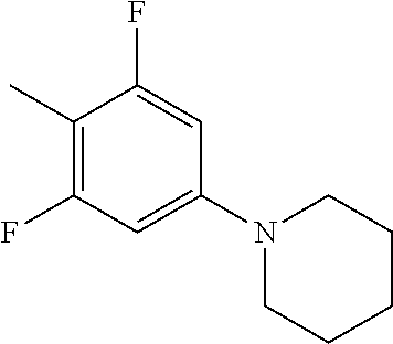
C1(C)=C(F)C=C(N2CCCCC2)C=C1F
